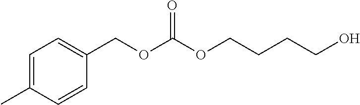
C1=C(C)C=CC(COC(OCCCCO)=O)=C1
